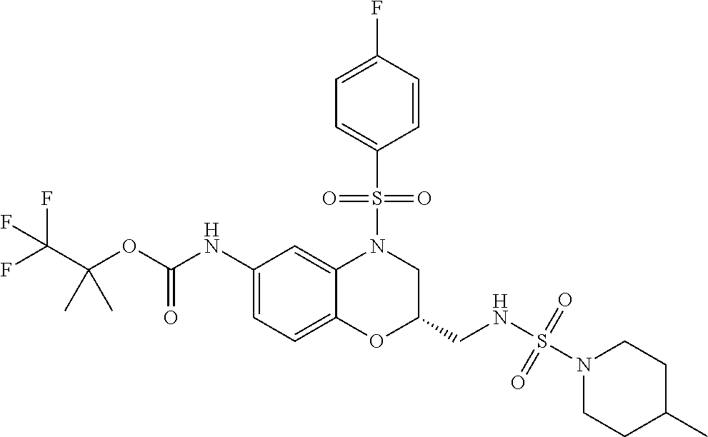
C1(NC(OC(C(F)(F)F)(C)C)=O)=CC=C2C(=C1)N(S(C1=CC=C(F)C=C1)(=O)=O)CC(CNS(=O)(N1CCC(C)CC1)=O)O2
